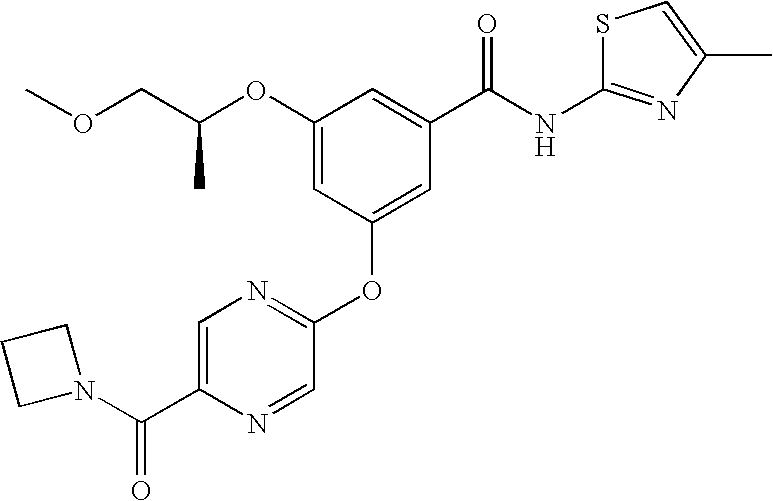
C1=C(C(N2CCC2)=O)N=CC(OC2=CC(C(NC3=NC(C)=CS3)=O)=CC(OC(COC)C)=C2)=N1
